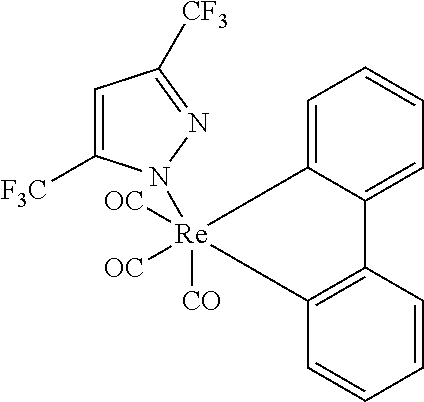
C1=CC=C2C(=C1)C1=C(C=CC=C1)[Re]2([OC])([OC])([CO])N1C([F3C])=CC([CF3])=N1
